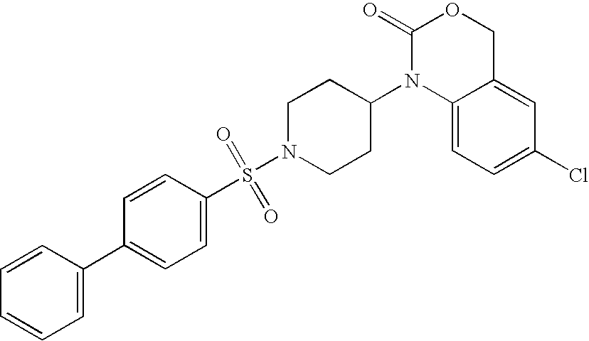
C1(=O)N(C2CCN(S(=O)(=O)C3=CC=C(C4=CC=CC=C4)C=C3)CC2)C2=CC=C(Cl)C=C2CO1
